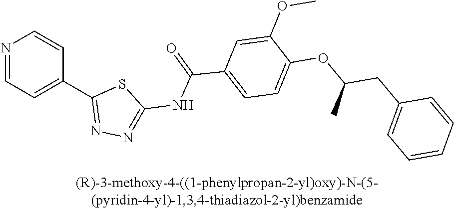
N1=CC=C(C2=NN=C(NC(C3=CC=C(OC(CC4=CC=CC=C4)C)C(OC)=C3)=O)S2)C=C1
